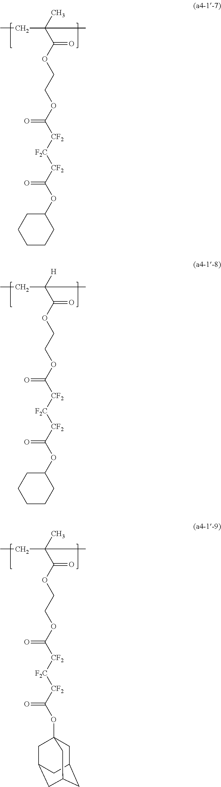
C(C(C)(C(OCCOC([CF2][F2C][CF2]C(OC1CCCCC1)=O)=O)=O)C)C.C(C([H])(C(OCCOC([CF2][F2C][CF2]C(OC1CCCCC1)=O)=O)=O)C)C.C(C(C)(C(OCCOC([CF2][F2C][CF2]C(OC12CC3CC(CC(C1)C3)C2)=O)=O)=O)C)C
